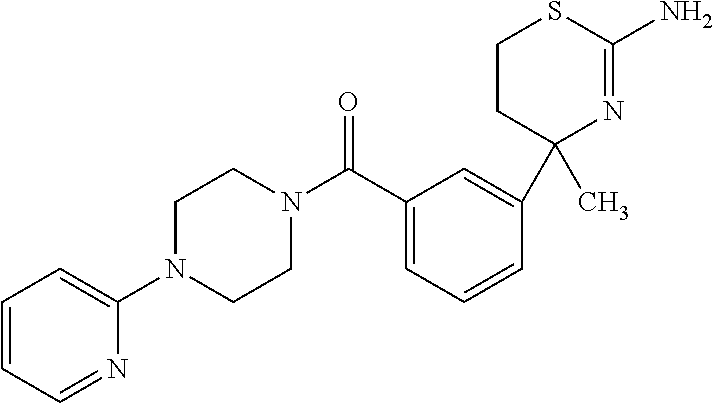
C1=CC=NC(N2CCN(C(C3=CC=CC(C4(C)CCSC(N)=N4)=C3)=O)CC2)=C1
